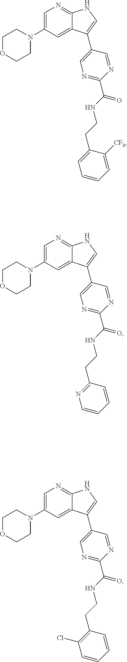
C1OCCN(C2=CN=C3C(=C2)C(C2=CN=C(C(NCCC4=NC=CC=C4)=O)N=C2)=CN3)C1.C1OCCN(C2=CN=C3C(=C2)C(C2=CN=C(C(=O)NCCC4=C(Cl)C=CC=C4)N=C2)=CN3)C1.C1OCCN(C2=CN=C3C(=C2)C(C2=CN=C(C(=O)NCCC4=CC=CC=C4[CF3])N=C2)=CN3)C1
